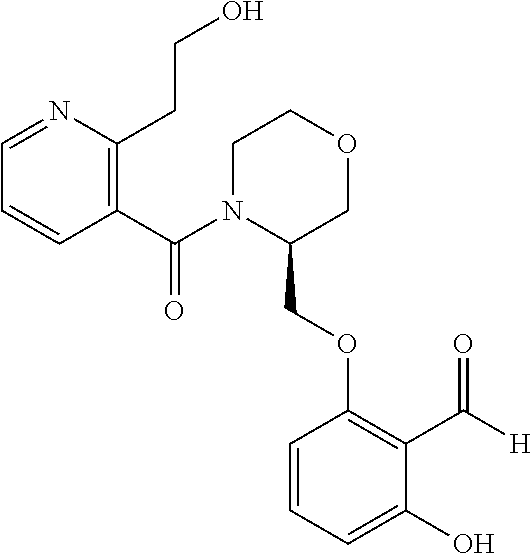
C1(COC2=C(C(=O)[H])C(O)=CC=C2)COCCN1C(C1=C(CCO)N=CC=C1)=O
